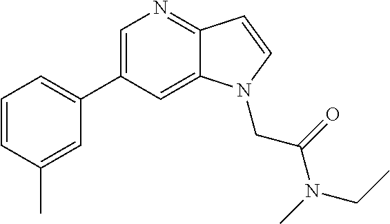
C1=C(C2=CC=CC(C)=C2)C=C2C(=N1)C=CN2CC(N(C)CC)=O
